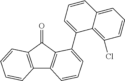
C12=C(C(=O)C3=C1C=CC=C3C1=CC=CC3=CC=CC(Cl)=C13)C=CC=C2
